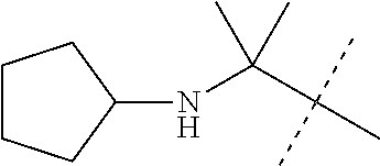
C1CCC(NC(C(C)(C)C)(C)C)C1
